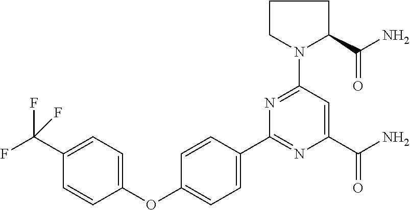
C1=CC(OC2=CC=C(C3=NC(C(N)=O)=CC(N4C(C(=O)N)CCC4)=N3)C=C2)=CC=C1C(F)(F)F
